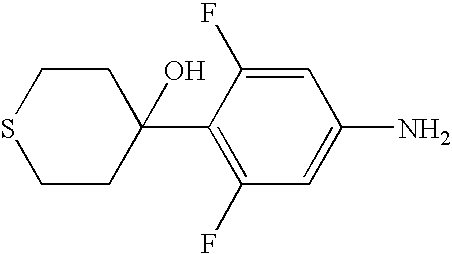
C1CC(C2=C(F)C=C(N)C=C2F)(O)CCS1
